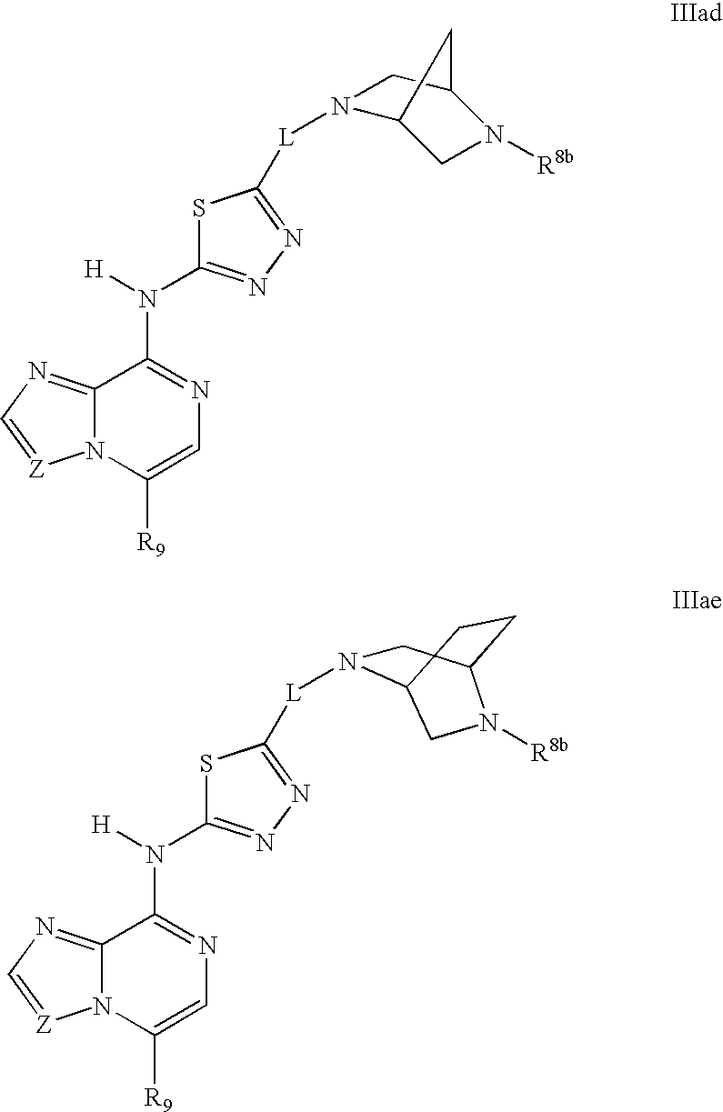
C12=NC=[Z]N1C([R9])=CN=C2N([H])C1=NN=C([L]N2C3CN([R8b])C(C2)C3)S1.C12=NC=[Z]N1C([R9])=CN=C2N([H])C1=NN=C([L]N2CC3CCC2CN3[R8b])S1
